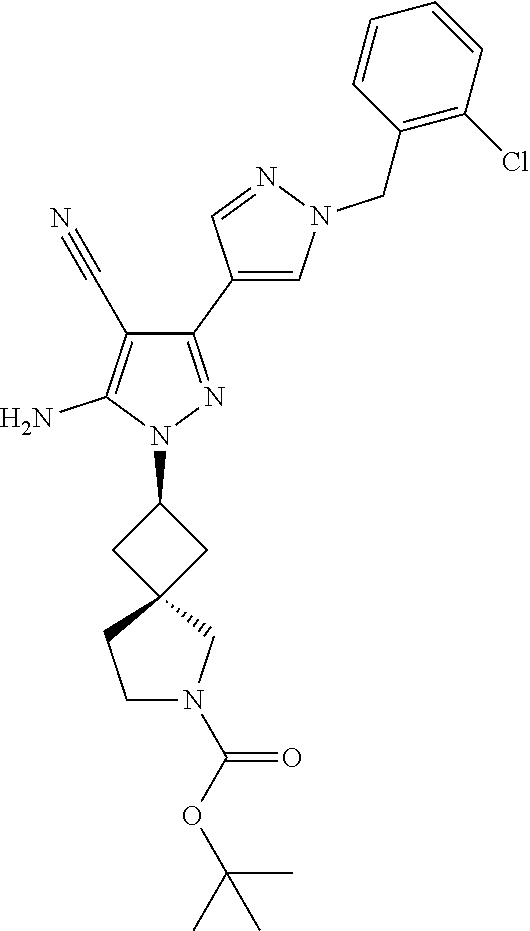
C1(C2=CN(CC3=C(Cl)C=CC=C3)N=C2)=NN(C2CC3(C2)CCN(C(OC(C)(C)C)=O)C3)C(N)=C1C#N
